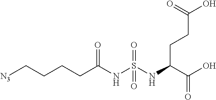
[N3]CCCCC(NS(NC(C(O)=O)CCC(O)=O)(=O)=O)=O
